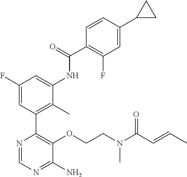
O(C1=C(C2=C(C)C(NC(C3=C(F)C=C(C4CC4)C=C3)=O)=CC(F)=C2)N=CN=C1N)CCN(C(C=CC)=O)C
